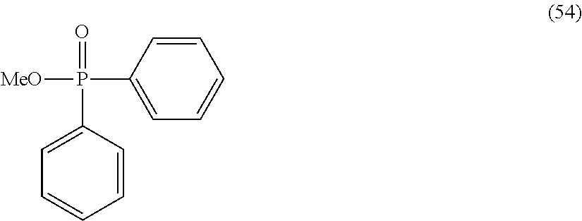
O=P([MeO])(C1=CC=CC=C1)C1=CC=CC=C1
